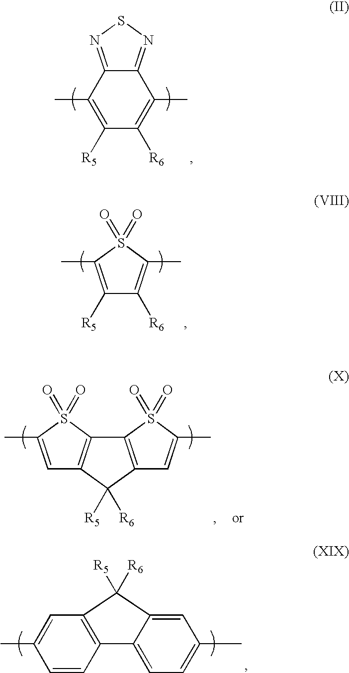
C12=NSN=C1C(C)=C([R6])C([R5])=C2C.CC1=CC2=C(C=C1)C1=CC=C(C)C=C1C2([R5])[R6].C1([R5])=C(C)S(=O)(=O)C(C)=C1[R6].C1=C(C)S(=O)(=O)C2=C1C([R5])([R6])C1=C2S(=O)(=O)C(C)=C1
